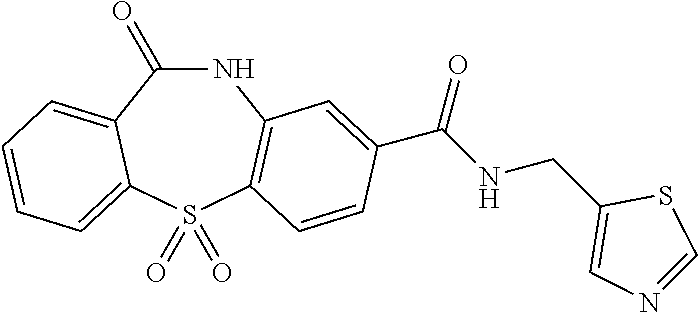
N1C(=O)C2=CC=CC=C2S(=O)(=O)C2=C1C=C(C(NCC1=CN=CS1)=O)C=C2
